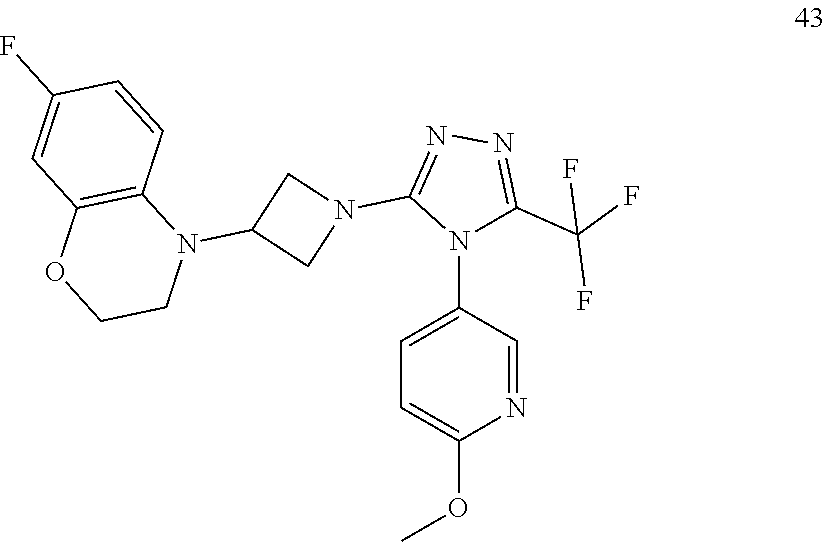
C1=C(N2C(C(F)(F)F)=NN=C2N2CC(N3C4=C(OCC3)C=C(F)C=C4)C2)C=NC(OC)=C1
